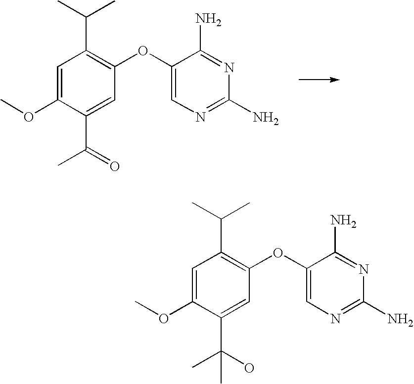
C1=C(OC)C(C(O)(C)C)=CC(OC2=CN=C(N)N=C2N)=C1C(C)C.C1=C(OC)C(C(=O)C)=CC(OC2=CN=C(N)N=C2N)=C1C(C)C
